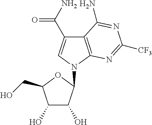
C1(O)C(O)C(N2C=C(C(N)=O)C3=C2N=C([CF3])N=C3N)OC1CO
